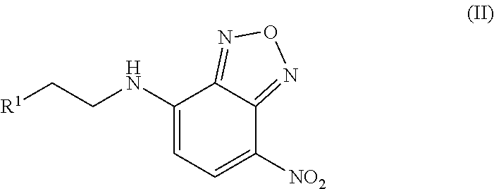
C1(NCC[R1])=CC=C([NO2])C2=NON=C12
